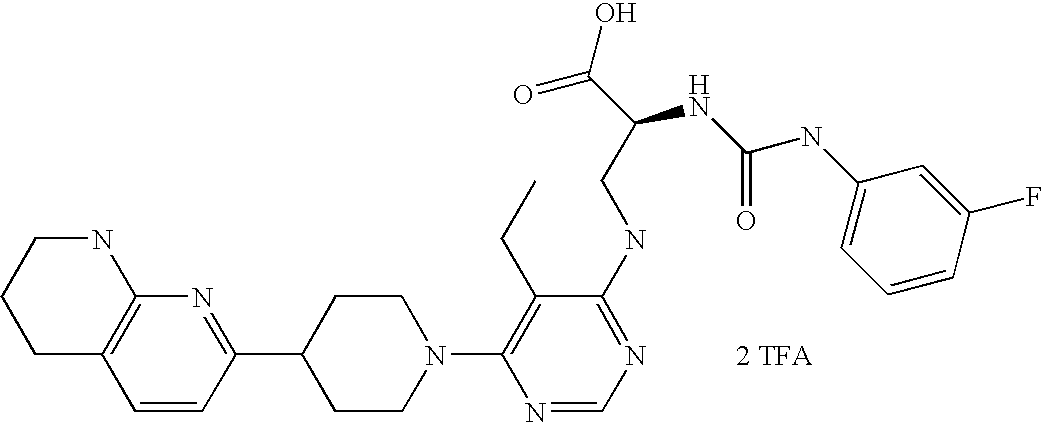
C1=CC(C2CCN(C3=C(CC)C(NCC(NC(NC4=CC=CC(F)=C4)=O)C(=O)O)=NC=N3)CC2)=NC2=C1CCCN2.[2 TFA]
